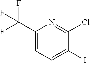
C1(C(F)(F)F)=CC=C(I)C(Cl)=N1
